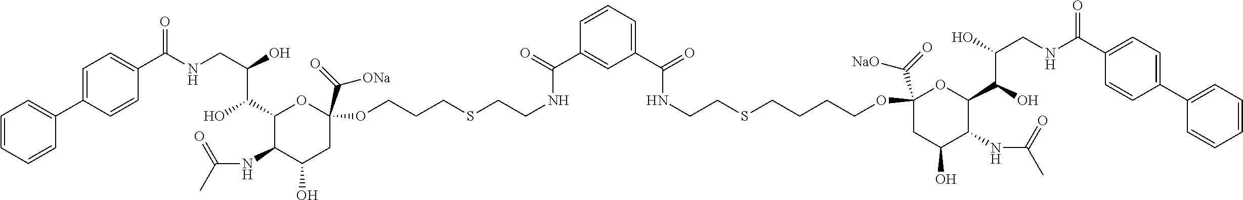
C1=CC=CC(C2=CC=C(C(NCC(O)C(C3C(NC(C)=O)C(O)CC(C(=O)[ONa])(OCCCSCCNC(C4=CC(C(=O)NCCSCCCCOC5(C(=O)[NaO])CC(O)C(NC(C)=O)C(C(O)C(O)CNC(C6=CC=C(C7=CC=CC=C7)C=C6)=O)O5)=CC=C4)=O)O3)O)=O)C=C2)=C1
